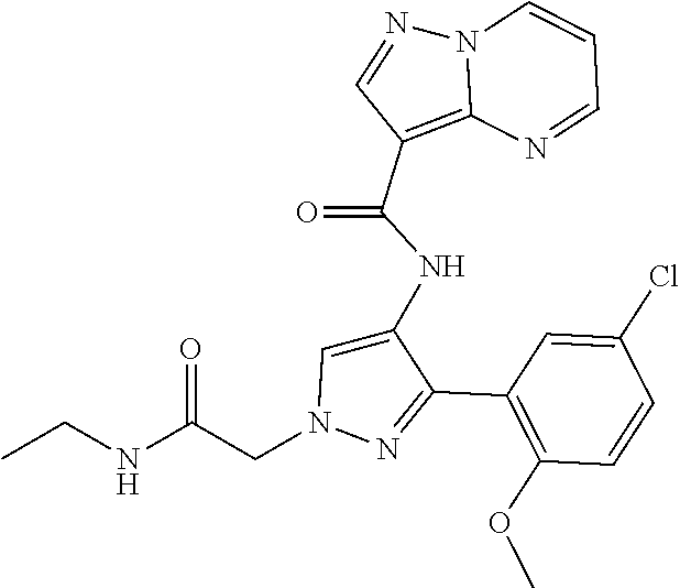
C1(C2=NN(CC(NCC)=O)C=C2NC(C2=C3N(N=C2)C=CC=N3)=O)=C(OC)C=CC(Cl)=C1
